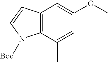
C12=C(C(C)=CC(OC)=C1)N([Boc])C=C2
